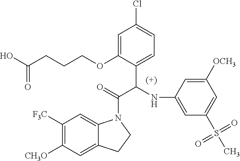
C1=C(OCCCC(O)=O)C(C(NC2=CC(S(C)(=O)=O)=CC([OCH3])=C2)C(=O)N2C3=CC([F3C])=C([CH3O])C=C3CC2)=CC=C1Cl
